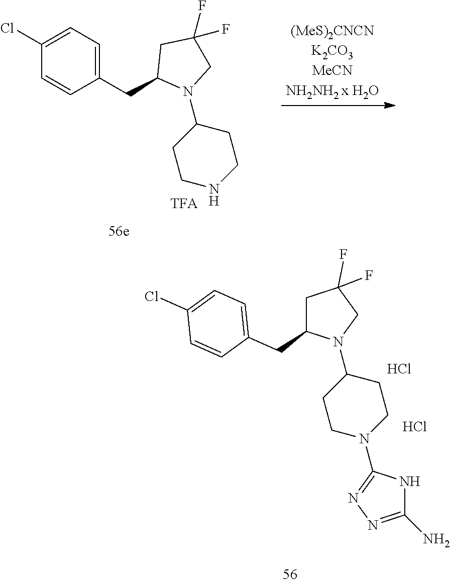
C1(F)(F)CN(C2CCNCC2)C(CC2=CC=C(Cl)C=C2)C1.C1(F)(F)CN(C2CCN(C3=NN=C(N)N3)CC2)C(CC2=CC=C(Cl)C=C2)C1.Cl.Cl
